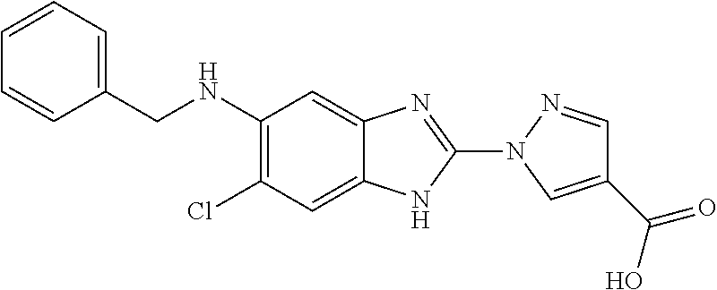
C1(N2N=CC(C(=O)O)=C2)=NC2=CC(NCC3=CC=CC=C3)=C(Cl)C=C2N1
